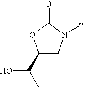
C1(C(C)(O)C)CN(C)C(=O)O1
